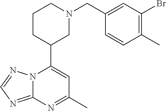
N12C(=NC=N1)N=C(C)C=C2C1CN(CC2=CC(Br)=C(C)C=C2)CCC1
